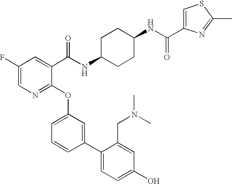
C1(F)=CN=C(OC2=CC=CC(C3=CC=C(O)C=C3CN(C)C)=C2)C(C(NC2CCC(NC(=O)C3=CSC(C)=N3)CC2)=O)=C1
